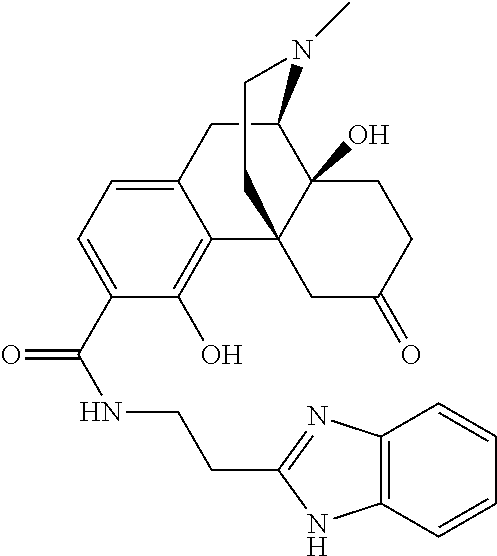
N(C(=O)C1=CC=C2C(=C1O)C13C(O)(C(C2)N(C)CC1)CCC(=O)C3)CCC1=NC2=C(N1)C=CC=C2
